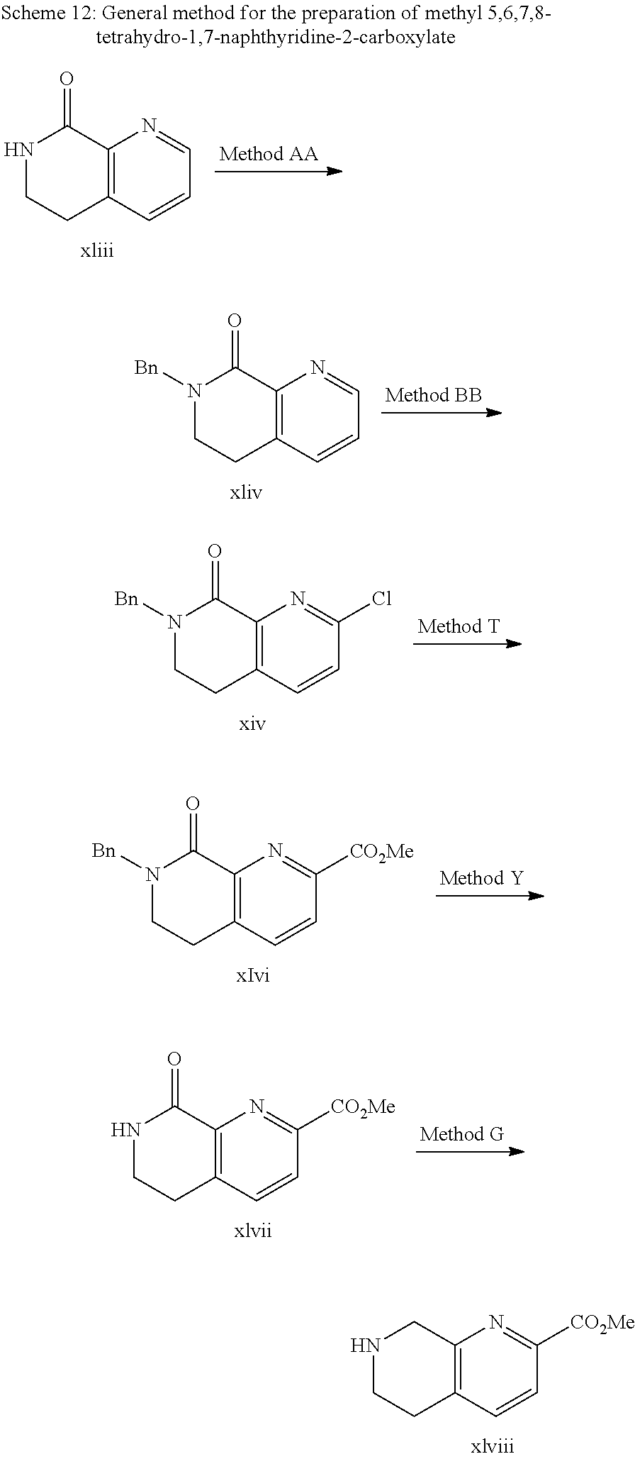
N1CCC2=C(C1=O)N=CC=C2.N1([Bn])CCC2=C(C1=O)N=CC=C2.N1([Bn])CCC2=C(C1=O)N=C(Cl)C=C2.N1([Bn])CCC2=C(C1=O)N=C([CO2Me])C=C2.N1CCC2=C(C1=O)N=C([CO2Me])C=C2.N1CCC2=C(C1)N=C([CO2Me])C=C2
